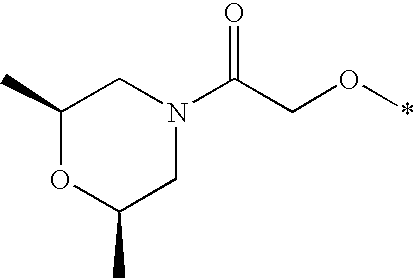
C1(C)OC(C)CN(C(CO*)=O)C1
